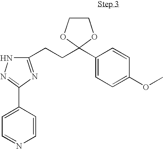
C1(C2(CCC3=NC(C4=CC=NC=C4)=NN3)OCCO2)=CC=C(OC)C=C1
